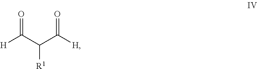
[H]C(C([R1])C([H])=O)=O
